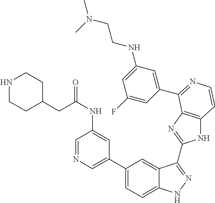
C1(C2=CN=CC(NC(=O)CC3CCNCC3)=C2)=CC=C2C(=C1)C(C1=NC3=C(N1)C=CN=C3C1=CC(NCCN(C)C)=CC(F)=C1)=NN2
